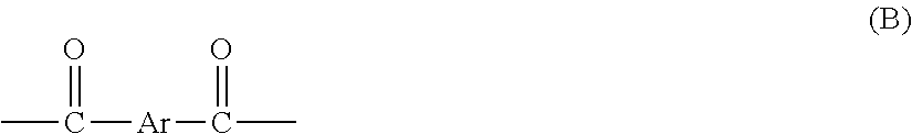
CC(=O)[Ar]C(=O)C
